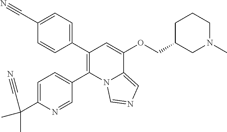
C1(C#N)=CC=C(C2=C(C3=CC=C(C(C)(C)C#N)N=C3)N3C(=CN=C3)C(OCC3CN(C)CCC3)=C2)C=C1
